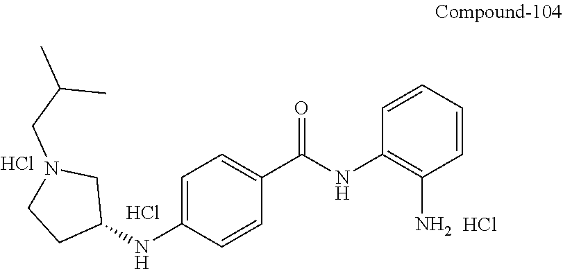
C1=C(NC2CN(CC(C)C)CC2)C=CC(C(NC2=C(N)C=CC=C2)=O)=C1.Cl.Cl.Cl
